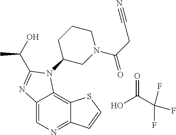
C12=CN=C3C(=C1N(C1CN(C(CC#N)=O)CCC1)C(C(O)C)=N2)SC=C3.OC(C(F)(F)F)=O
